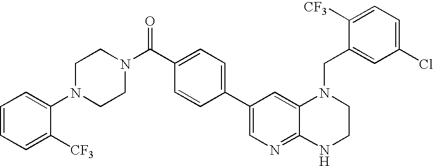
C1(C2=CC=C(C(=O)N3CCN(C4=CC=CC=C4[CF3])CC3)C=C2)=CN=C2C(=C1)N(CC1=CC(Cl)=CC=C1[CF3])CCN2
